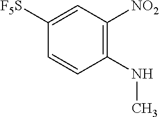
C1([F5S])=CC([NO2])=C(NC)C=C1
